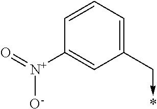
C1=CC=C(C->*)C=C1[N+](=O)[O-]
